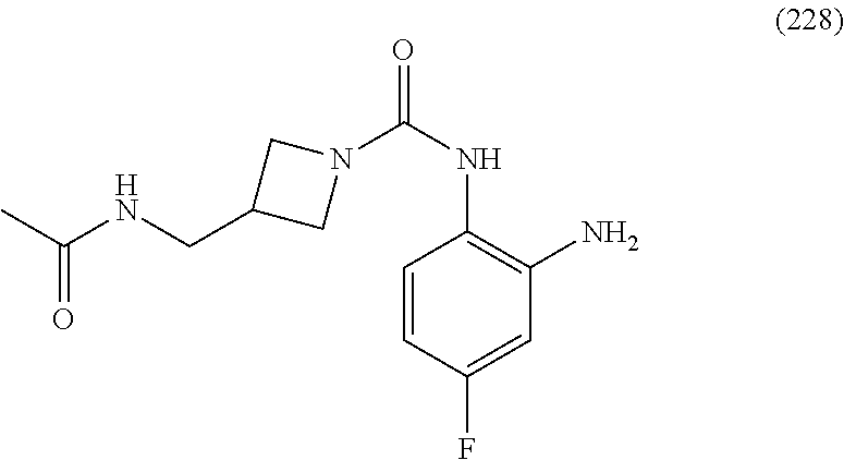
C1=CC(NC(=O)N2CC(CNC(C)=O)C2)=C(N)C=C1F
